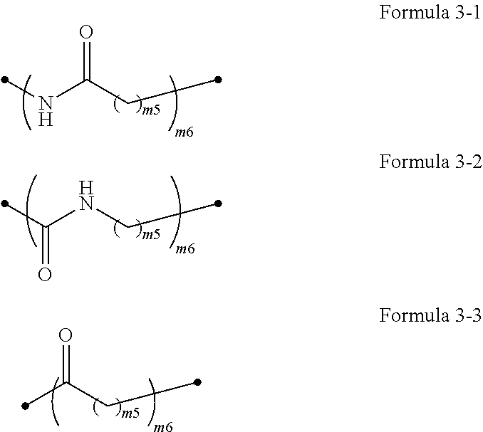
N(C(CC)=O)C.C(NCC)(C)=O.C(CC)(=O)C
